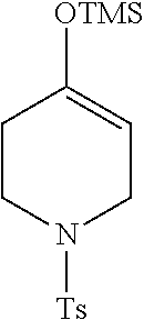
C1CN([Ts])CC=C1[OTMS]
